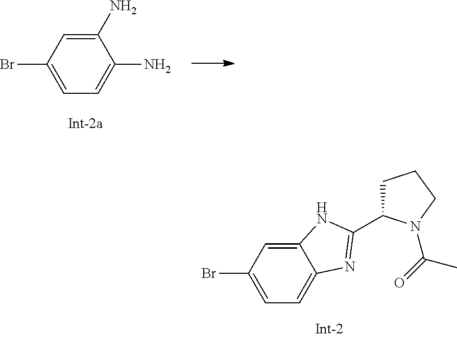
C1=C(Br)C=C(N)C(N)=C1.C1=C(Br)C=C2C(=C1)N=C(C1CCCN1C(=O)C)N2
